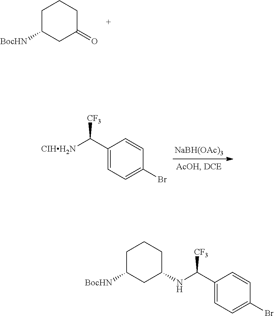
C1C([BocHN])CC(=O)CC1.[NaBH(OAc)3].C1(C([CIHH2N])[CF3])=CC=C(Br)C=C1.C1C([BocHN])CC(NC(C2=CC=C(Br)C=C2)[CF3])CC1
